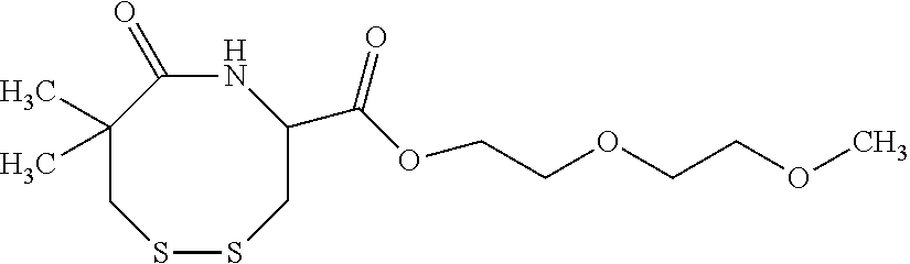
N1C(=O)C(C)(C)CSSCC1C(OCCOCCOC)=O
